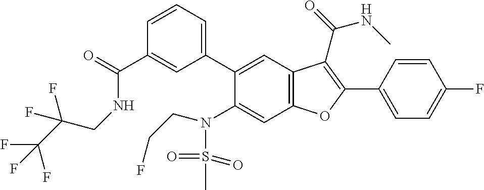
C1=CC(C2=C(C(=O)NC)C3=C(C=C(N(S(C)(=O)=O)CCF)C(C4=CC=CC(C(NCC(F)(F)C(F)(F)F)=O)=C4)=C3)O2)=CC=C1F
